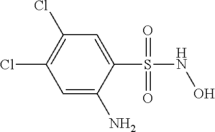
C1=C(N)C(S(NO)(=O)=O)=CC(Cl)=C1Cl
